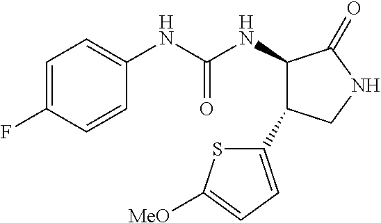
C1=C(F)C=CC(NC(NC2C(C3=CC=C([MeO])S3)CNC2=O)=O)=C1
